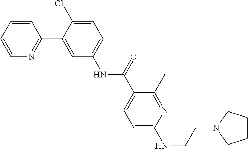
C1CN(CCNC2=CC=C(C(NC3=CC=C(Cl)C(C4=NC=CC=C4)=C3)=O)C(C)=N2)CC1
